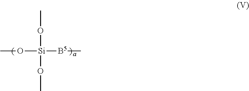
O([Si]([B5]C)(OC)OC)C
